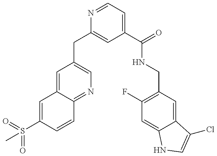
C1=C(S(=O)(=O)C)C=CC2=NC=C(CC3=CC(C(=O)NCC4=C(F)C=C5C(=C4)C(Cl)=CN5)=CC=N3)C=C12
